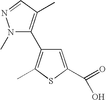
N1(C)C(C2=C(C)SC(C(=O)O)=C2)=C(C)C=N1
